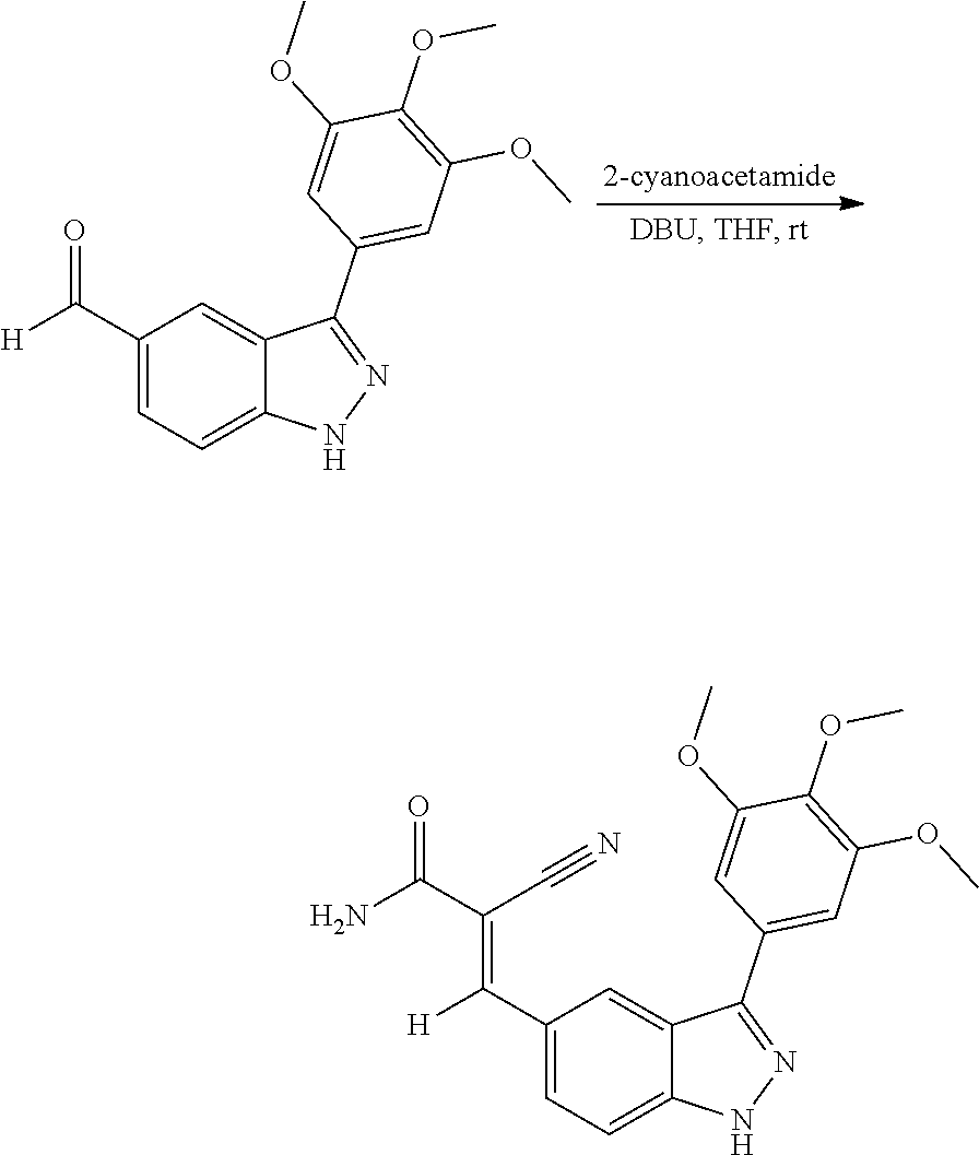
C1(C(=O)[H])=CC=C2C(=C1)C(C1=CC(OC)=C(OC)C(OC)=C1)=NN2.C1(C(=C(C(=O)N)C#N)[H])=CC=C2C(=C1)C(C1=CC(OC)=C(OC)C(OC)=C1)=NN2
